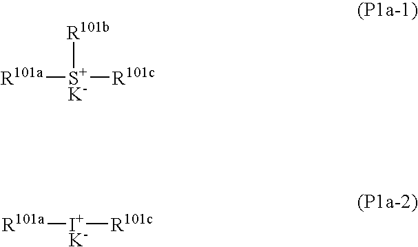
[R101a][S+K-]([R101b])[R101c].[R101a][I+K-][R101c]
